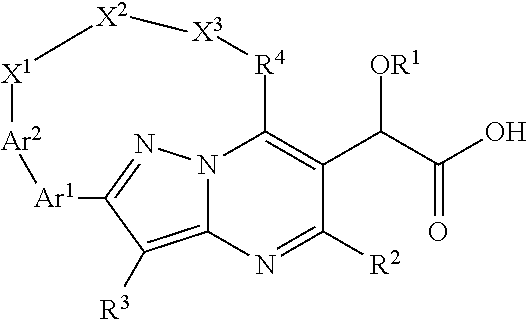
N12C3=C([R3])C(=N1)[Ar1][Ar2][X1][X2][X3][R4]C2=C(C(C(O)=O)[OR1])C([R2])=N3
